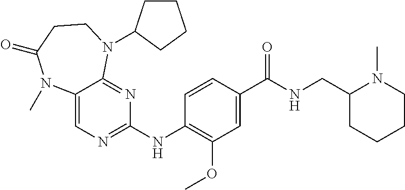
C1(NC2=NC=C3C(=N2)N(C2CCCC2)CCC(=O)N3C)=C(OC)C=C(C(NCC2CCCCN2C)=O)C=C1
